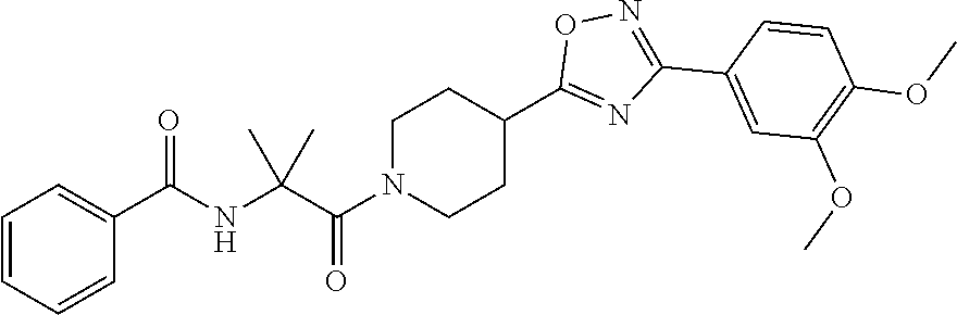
C1N(C(=O)C(NC(C2=CC=CC=C2)=O)(C)C)CCC(C2=NC(C3=CC(OC)=C(OC)C=C3)=NO2)C1
